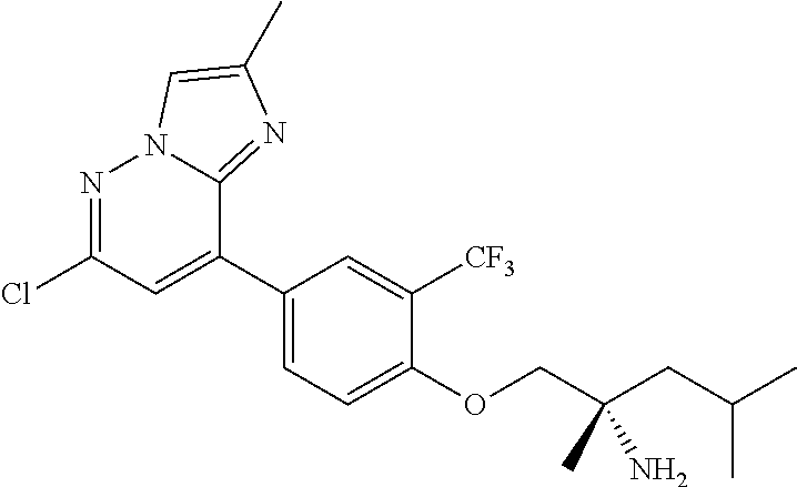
N1=C(Cl)C=C(C2=CC=C(OCC(CC(C)C)(C)N)C([CF3])=C2)C2=NC(C)=CN12
